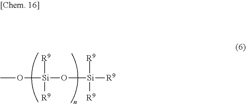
CO[Si]([R9])([R9])O[Si]([R9])([R9])[R9]
